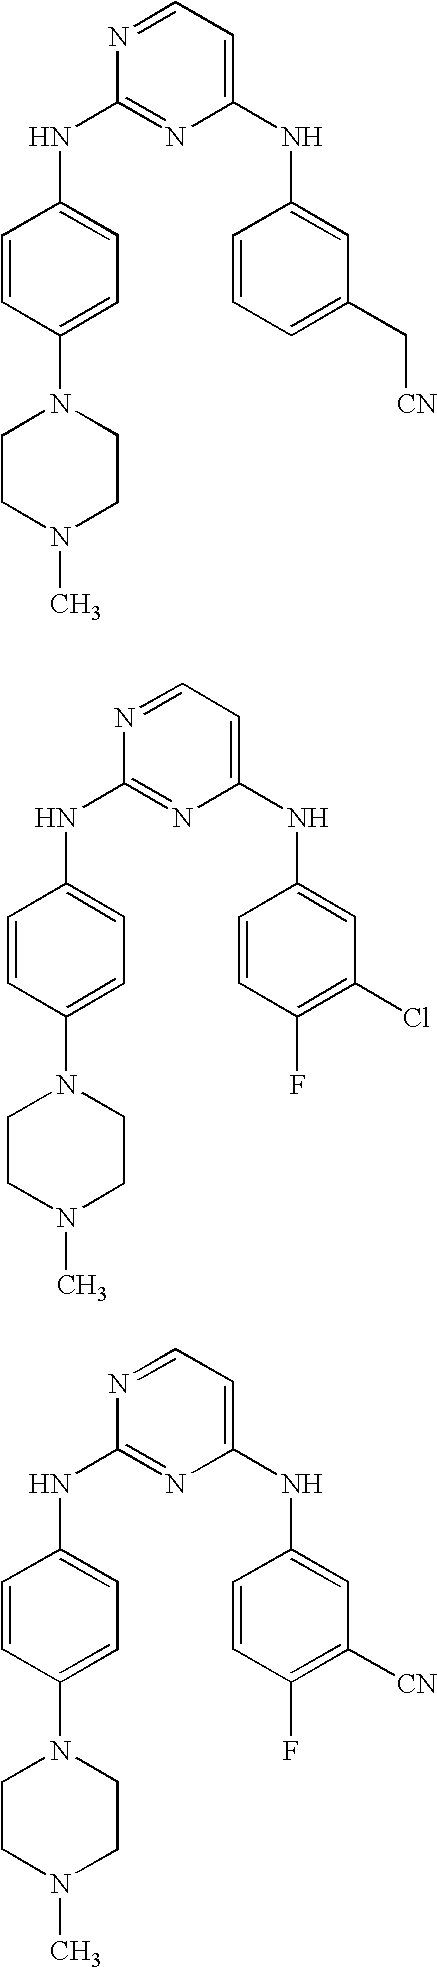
N1=CC=C(NC2=CC(C[CN])=CC=C2)N=C1NC1=CC=C(N2CCN(C)CC2)C=C1.N1=CC=C(NC2=CC(Cl)=C(F)C=C2)N=C1NC1=CC=C(N2CCN(C)CC2)C=C1.N1=CC=C(NC2=CC([CN])=C(F)C=C2)N=C1NC1=CC=C(N2CCN(C)CC2)C=C1
